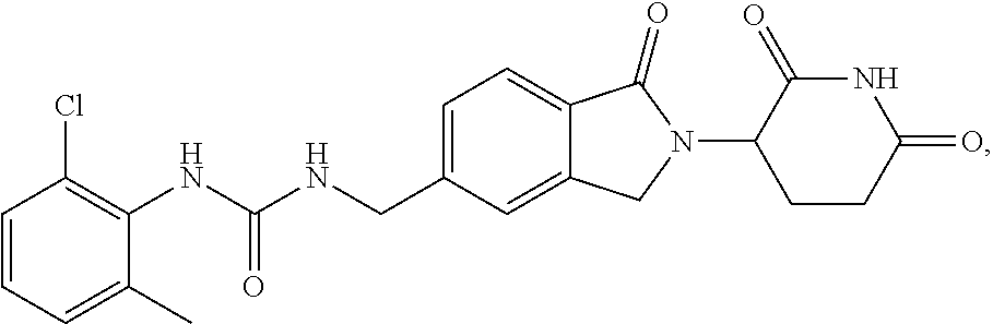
C1=C(CNC(NC2=C(Cl)C=CC=C2C)=O)C=C2C(=C1)C(=O)N(C1CCC(=O)NC1=O)C2
